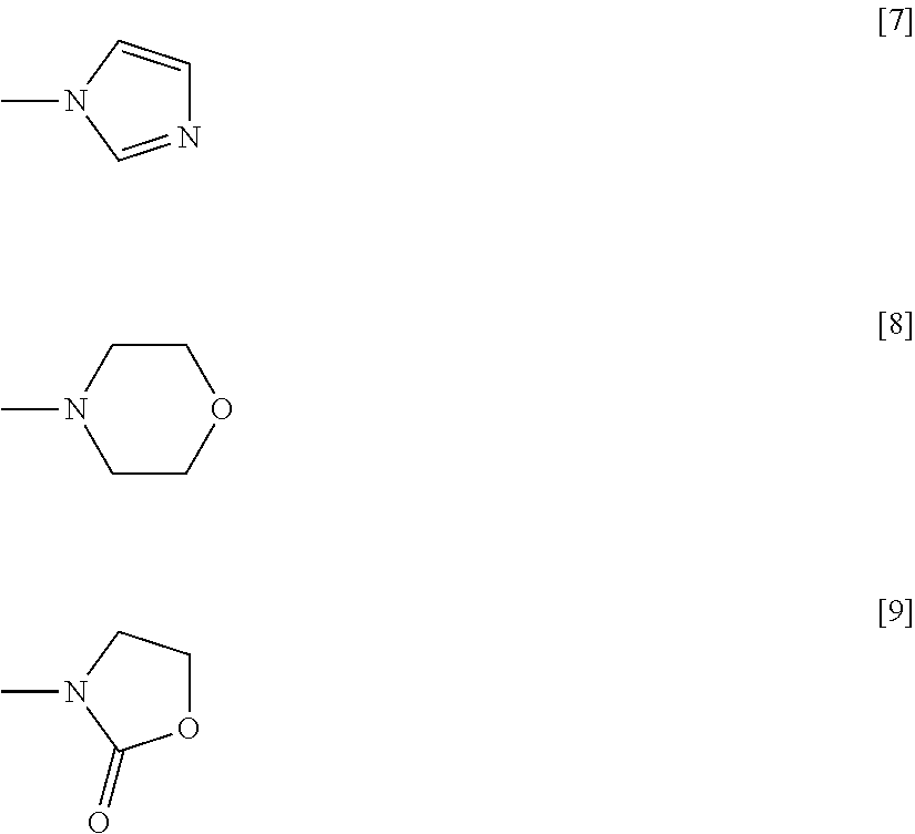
CN1C=NC=C1.CN1CCOCC1.CN1C(=O)OCC1
